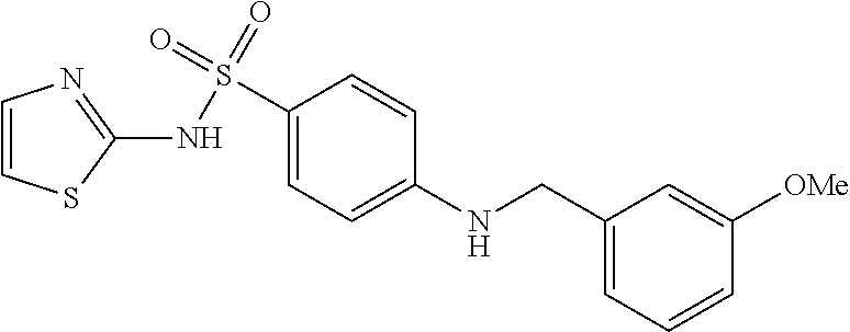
C1(CNC2=CC=C(S(=O)(=O)NC3=NC=CS3)C=C2)=CC=CC([OMe])=C1
